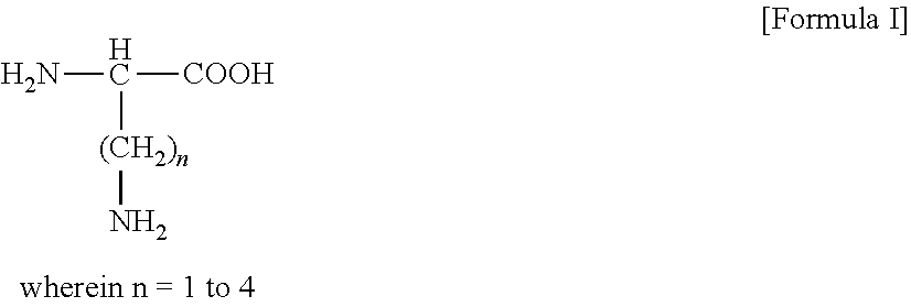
NC([COOH])[(CH2)n]N
